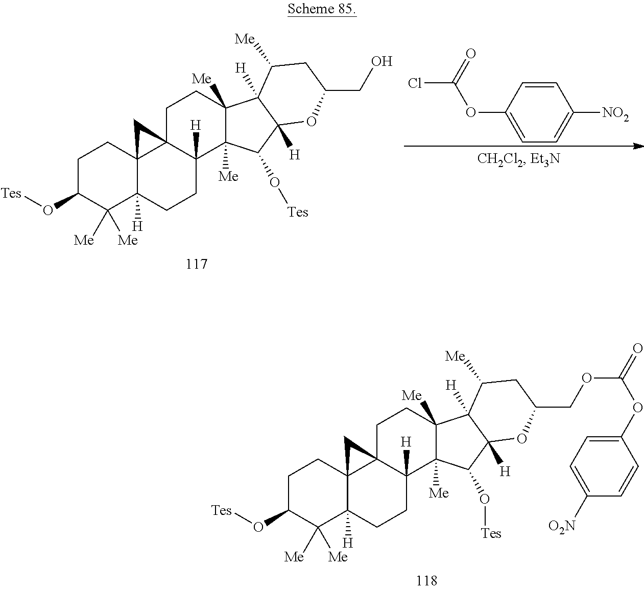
C1C(O[Tes])C([Me])([Me])C2([H])C3(C1)C1(C([H])(CC2)C2([Me])C([Me])(CC1)C1([H])C([H])(C2O[Tes])OC(COC(=O)OC2=CC=C([O2N])C=C2)CC1[Me])C3.C1C(O[Tes])C([Me])([Me])C2([H])C3(C1)C1(C([H])(CC2)C2([Me])C([Me])(CC1)C1([H])C([H])(C2O[Tes])OC(CO)CC1[Me])C3.C1=CC(OC(Cl)=O)=CC=C1[NO2]
